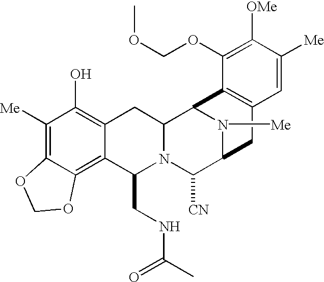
C1([Me])=C2C(=C3C(=C1O)CC1N(C3CNC(=O)C)C([CN])C3N([Me])C1C1=C(C3)C=C([Me])C([OMe])=C1OCOC)OCO2
